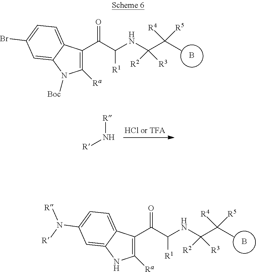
B.O=C(C([R1])NC(C(C)([R5])[R4])([R2])[R3])C1=C([Ra])N([Boc])C2=CC(Br)=CC=C12.B.O=C(C([R1])NC(C(C)([R5])[R4])([R2])[R3])C1=C([Ra])NC2=CC(N([R])[R])=CC=C12.[R]N[R]
